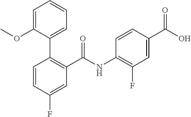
C1=CC(F)=CC(C(NC2=C(F)C=C(C(O)=O)C=C2)=O)=C1C1=CC=CC=C1OC
